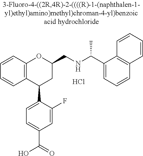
C12=C(C(C3=CC=C(C(=O)O)C=C3F)CC(CNC(C)C3=CC=CC4=C3C=CC=C4)O1)C=CC=C2.Cl
